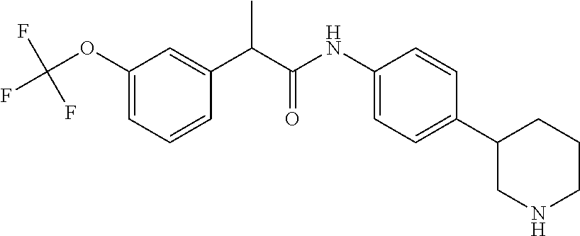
C1(NC(C(C2=CC(OC(F)(F)F)=CC=C2)C)=O)=CC=C(C2CNCCC2)C=C1
